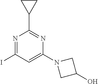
N1=C(I)C=C(N2CC(O)C2)N=C1C1CC1
